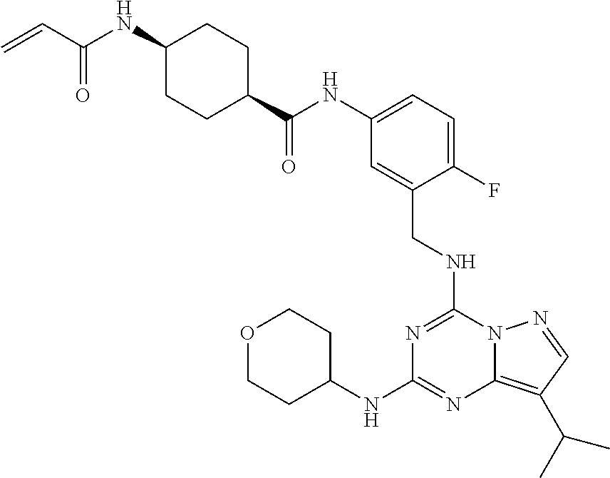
C1(C(NC2=CC=C(F)C(CNC3=NC(NC4CCOCC4)=NC4=C(C(C)C)C=NN34)=C2)=O)CCC(NC(C=C)=O)CC1
